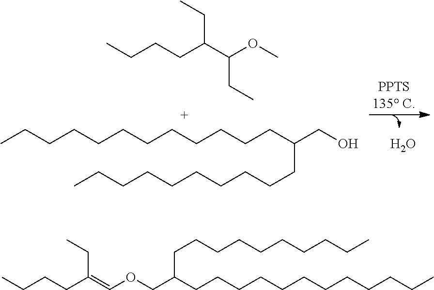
O.C(CCC(CO)CCCCCCCCCC)CCCCCCCCC.C(CCCC)(CC)C(OC)CC.C(CC(CC)=COCC(CCCCCCCCCCCC)CCCCCCCCCC)CC
